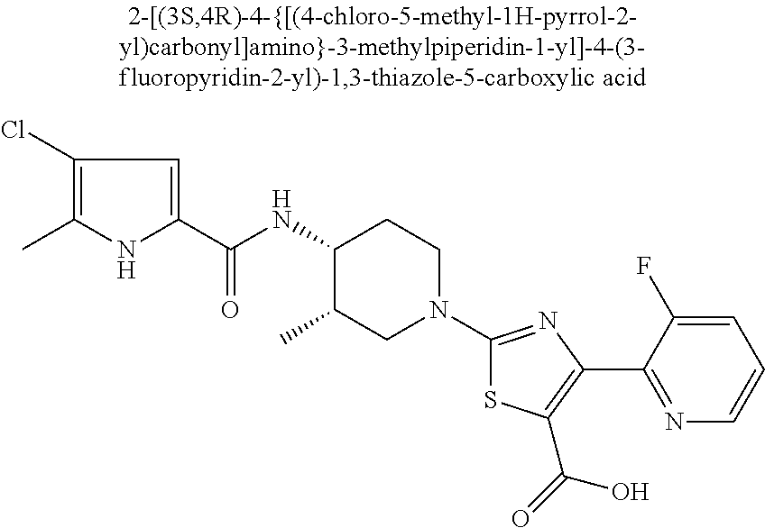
C1(NC(C2=CC(Cl)=C(C)N2)=O)C(C)CN(C2=NC(C3=NC=CC=C3F)=C(C(=O)O)S2)CC1
